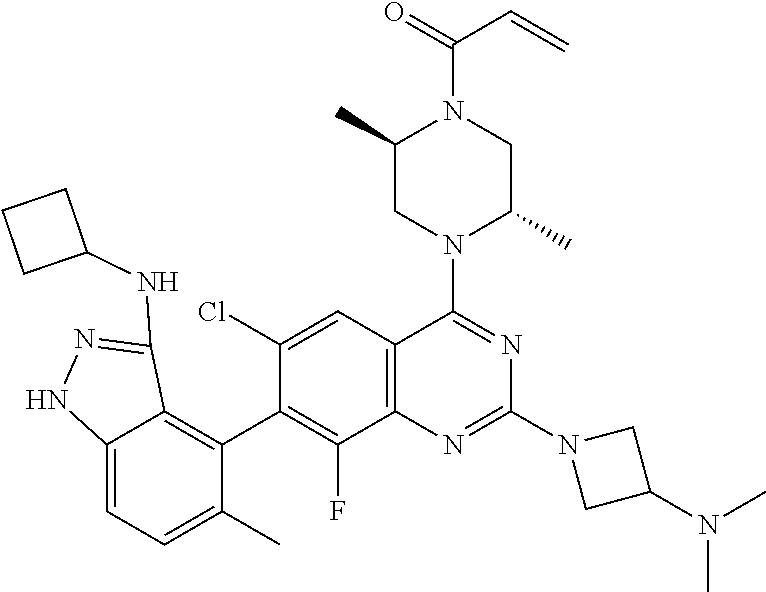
C12=C(C=C(Cl)C(C3=C4C(=CC=C3C)NN=C4NC3CCC3)=C1F)C(N1C(C)CN(C(=O)C=C)C(C)C1)=NC(N1CC(N(C)C)C1)=N2
